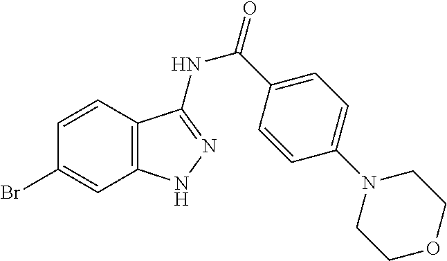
BrC1=CC2=C(C=C1)C(NC(C1=CC=C(N3CCOCC3)C=C1)=O)=NN2
